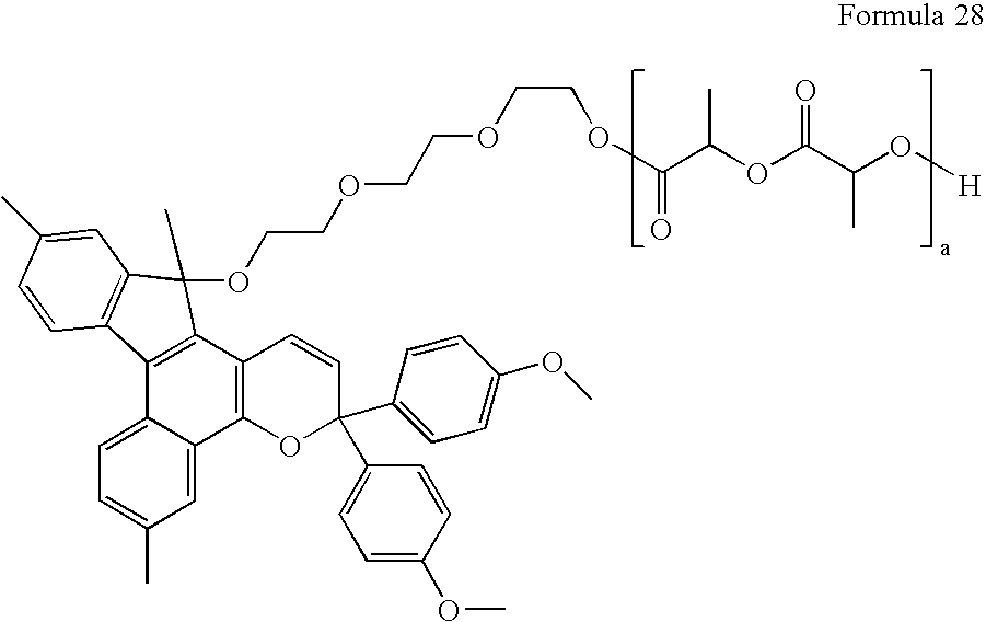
C(OC(C(O[H])C)=O)(C(OCCOCCOCCOC1(C)C2=C(C3=CC=C(C)C=C3C3=C2C=CC(C2=CC=C(OC)C=C2)(C2=CC=C(OC)C=C2)O3)C2=C1C=C(C)C=C2)=O)C
